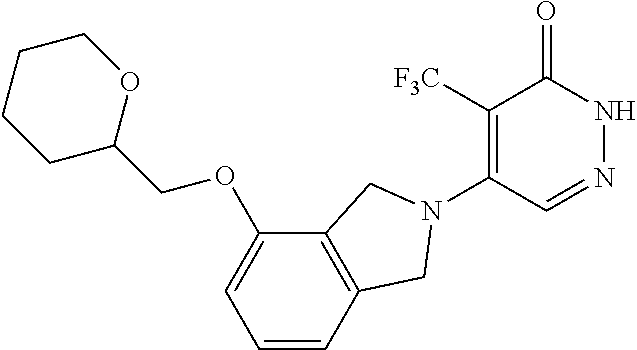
C1([F3C])=C(N2CC3=C(C(OCC4CCCCO4)=CC=C3)C2)C=NNC1=O
